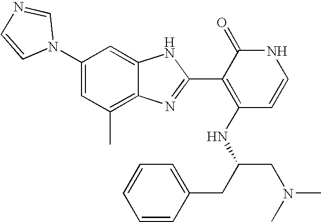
C1(C)=C2C(=CC(N3C=NC=C3)=C1)NC(C1=C(NC(CN(C)C)CC3=CC=CC=C3)C=CNC1=O)=N2
